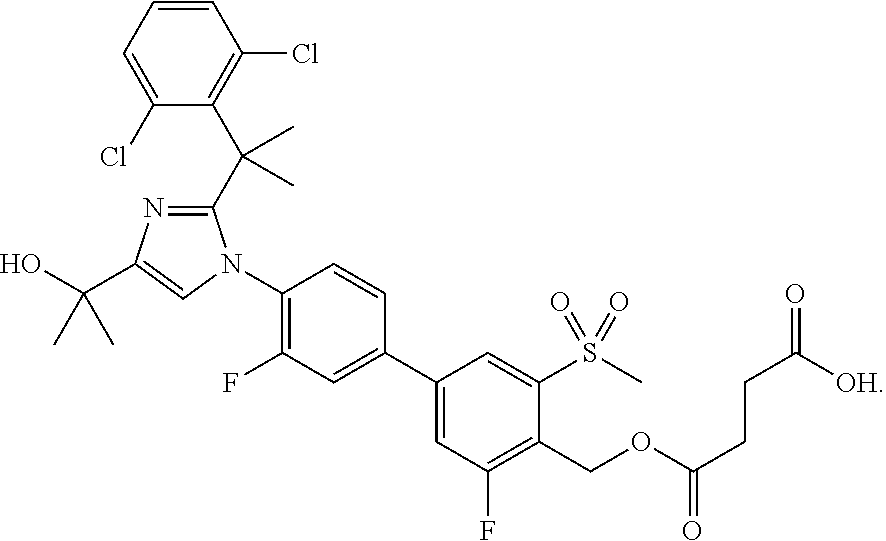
C1(Cl)=CC=CC(Cl)=C1C(C1=NC(C(O)(C)C)=CN1C1=C(F)C=C(C2=CC(F)=C(COC(CCC([OH])=O)=O)C(S(C)(=O)=O)=C2)C=C1)(C)C
